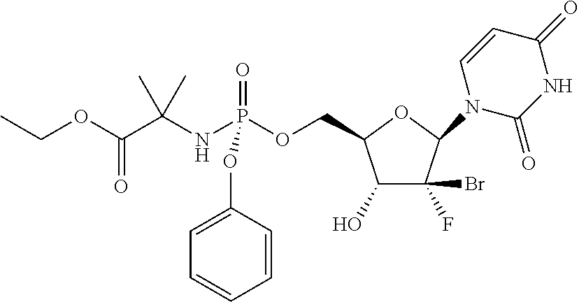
C1(O)C(F)(Br)C(N2C(=O)NC(=O)C=C2)OC1COP(NC(C(OCC)=O)(C)C)(=O)OC1=CC=CC=C1
